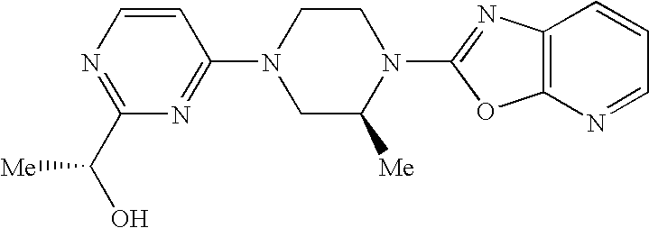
N1=C(C(O)[Me])N=C(N2CC([Me])N(C3=NC4=C(N=CC=C4)O3)CC2)C=C1
